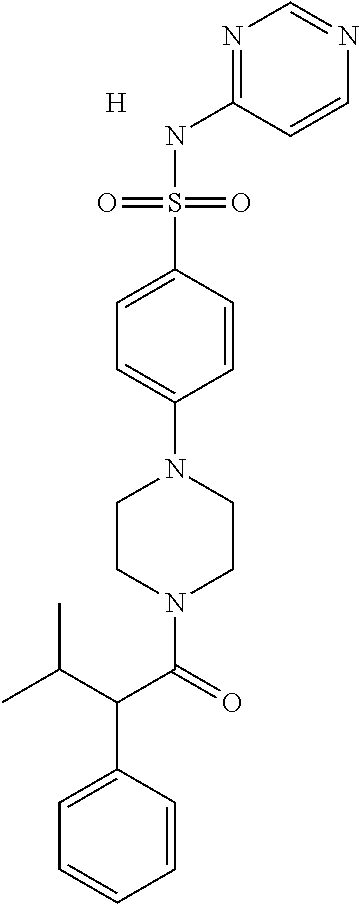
N1=C(NS(C2=CC=C(N3CCN(C(C(C(C)C)C4=CC=CC=C4)=O)CC3)C=C2)(=O)=O)C=CN=C1.[H]
